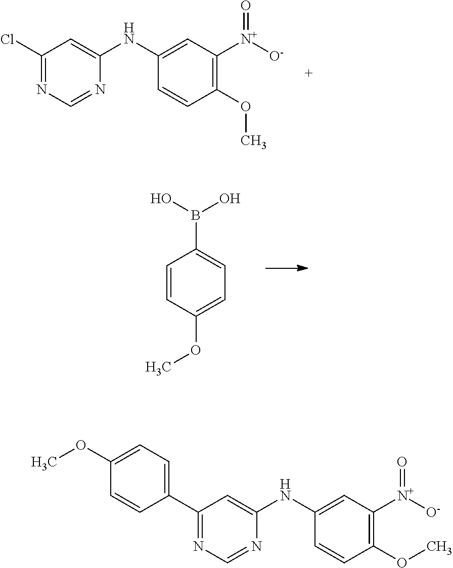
C1(Cl)=NC=NC(NC2=CC([N+]([O-])=O)=C(OC)C=C2)=C1.C1=CC(OC)=CC=C1B(O)O.C1(C2=CC=C(OC)C=C2)=NC=NC(NC2=CC([N+]([O-])=O)=C(OC)C=C2)=C1
